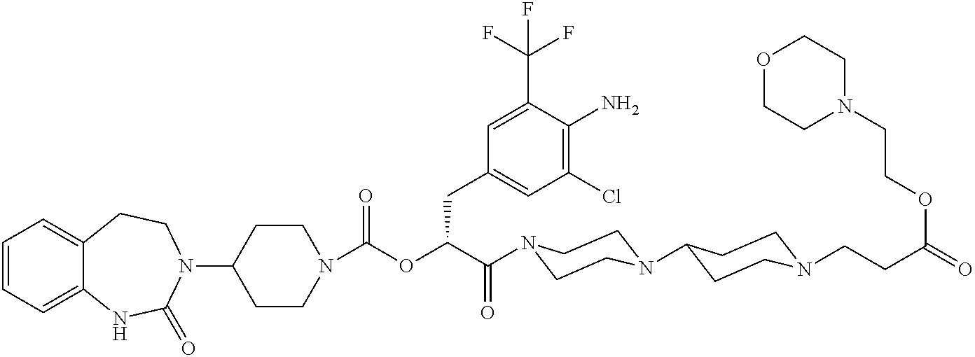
C1(N2CCC3=CC=CC=C3NC2=O)CCN(C(OC(C(=O)N2CCN(C3CCN(CCC(=O)OCCN4CCOCC4)CC3)CC2)CC2=CC(Cl)=C(N)C(C(F)(F)F)=C2)=O)CC1
